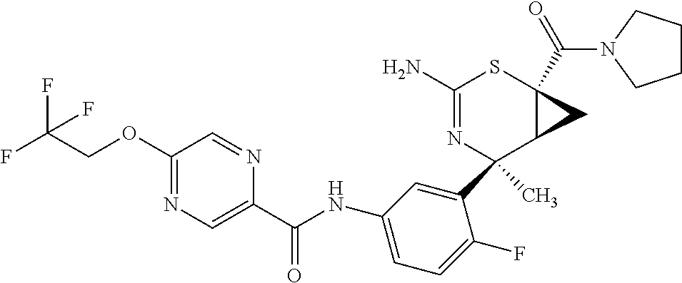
C1(C2(C)N=C(N)SC3(C(N4CCCC4)=O)C2C3)=CC(NC(C2=CN=C(OCC(F)(F)F)C=N2)=O)=CC=C1F
